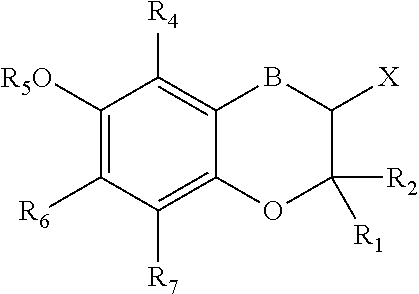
C1([R5O])=C([R6])C([R7])=C2C(=C1[R4])BC([X])C([R2])([R1])O2
